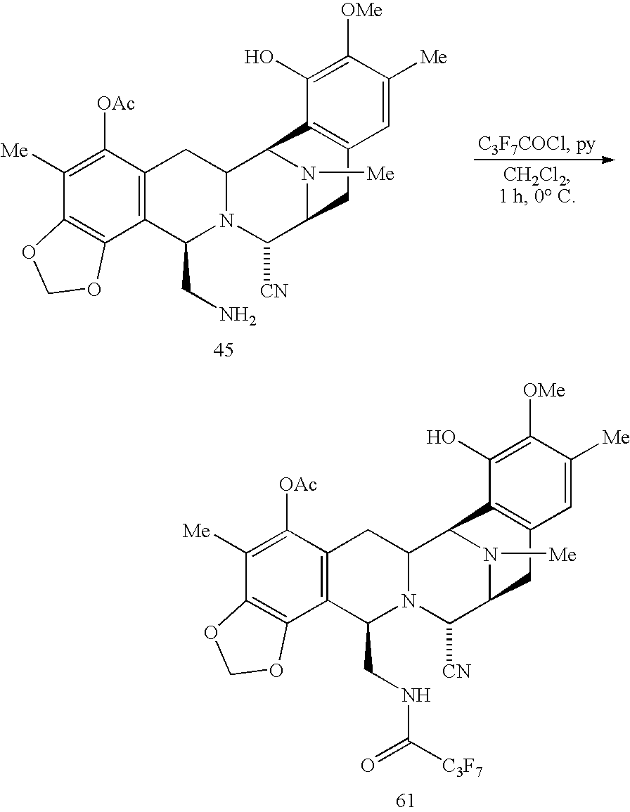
C12=C(C3=C(C([OAc])=C1[Me])CC1N(C3CN)C([CN])C3N([Me])C1C1=C(C3)C=C([Me])C([OMe])=C1O)OCO2.C12=C(C3=C(C([OAc])=C1[Me])CC1N(C3CNC([C3F7])=O)C([CN])C3N([Me])C1C1=C(C3)C=C([Me])C([OMe])=C1O)OCO2
